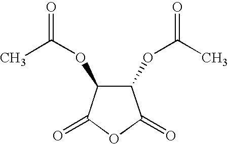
C1(OC(C)=O)C(OC(C)=O)C(=O)OC1=O
